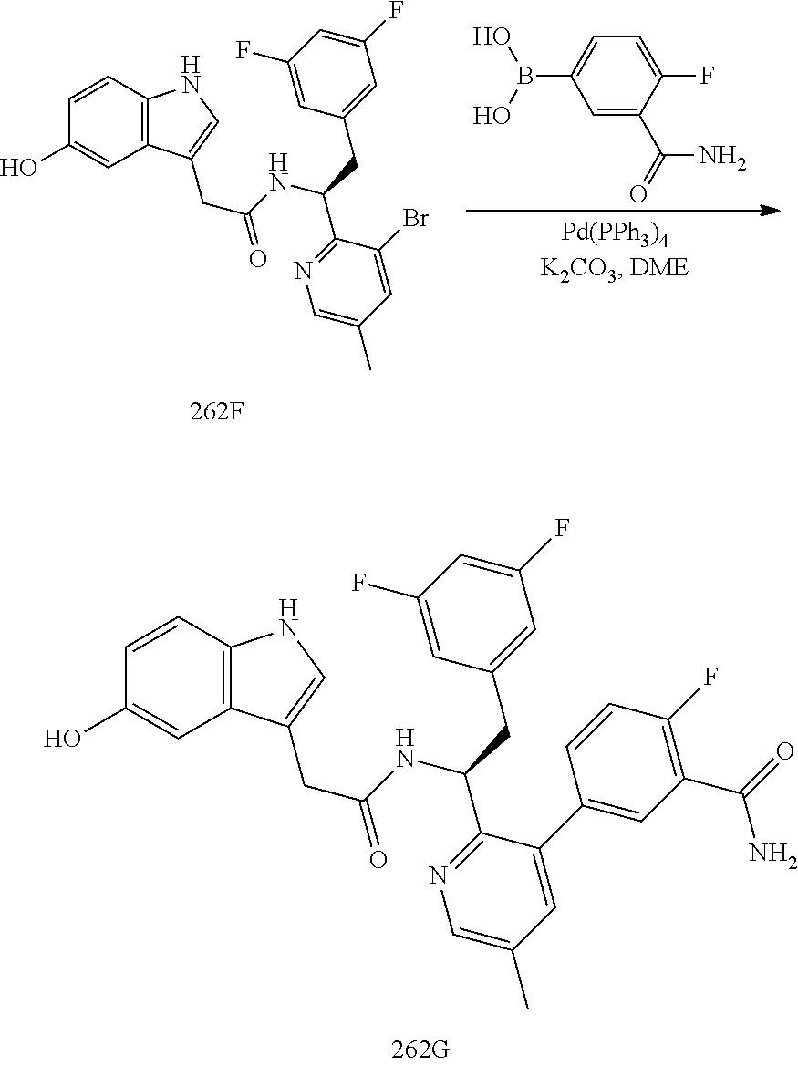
C1(F)=CC(CC(NC(CC2=CNC3=C2C=C(O)C=C3)=O)C2=NC=C(C)C=C2C2=CC(C(N)=O)=C(F)C=C2)=CC(F)=C1.C1(F)=CC(CC(NC(CC2=CNC3=C2C=C(O)C=C3)=O)C2=NC=C(C)C=C2Br)=CC(F)=C1.C1(F)=CC=C(B(O)O)C=C1C(N)=O
